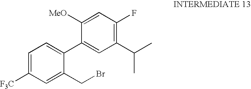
C1=C([F3C])C=C(CBr)C(C2=CC(C(C)C)=C(F)C=C2[MeO])=C1
